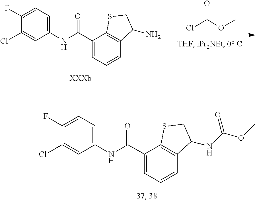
C1(Cl)=CC(NC(C2=CC=CC3=C2SCC3NC(OC)=O)=O)=CC=C1F.ClC(OC)=O.C1(Cl)=CC(NC(C2=CC=CC3=C2SCC3N)=O)=CC=C1F
